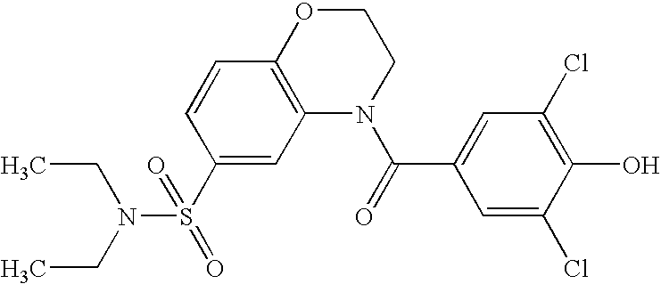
C1(S(N(CC)CC)(=O)=O)=CC2=C(C=C1)OCCN2C(=O)C1=CC(Cl)=C(O)C(Cl)=C1
